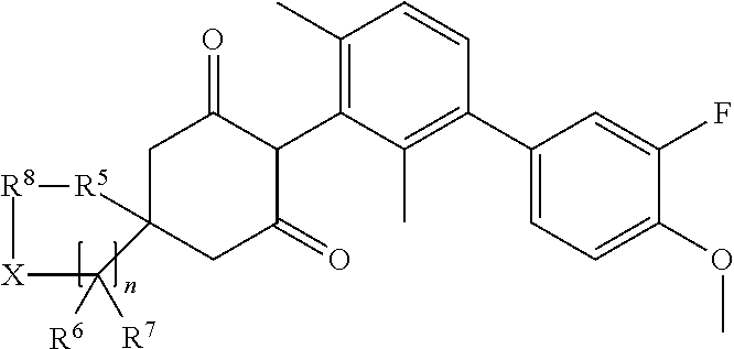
C1C2(CC(=O)C(C3=C(C)C=CC(C4=CC=C(OC)C(F)=C4)=C3C)C1=O)[R5][R8][X]C2([R6])[R7]
